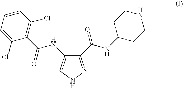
C1(C(NC2CCNCC2)=O)=NNC=C1NC(C1=C(Cl)C=CC=C1Cl)=O
